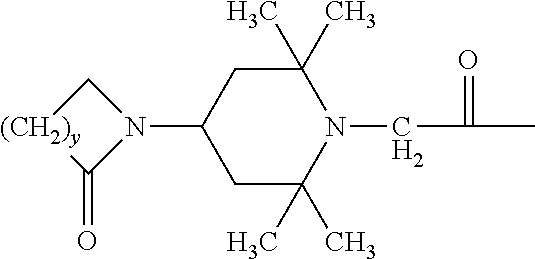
[(CH2)y]1C(=O)N(C2CC(C)(C)N(CC(=O)C)C(C)(C)C2)C1
